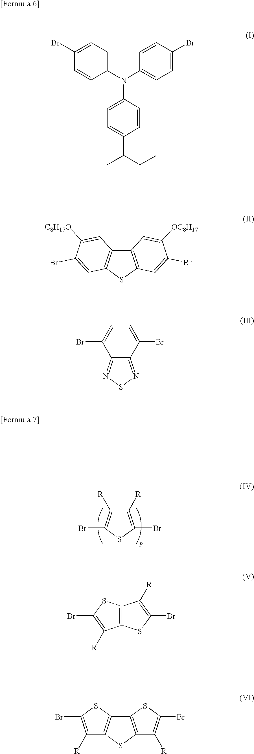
C1([R])=C(Br)SC(Br)=C1[R].C1=C(N(C2=CC=C(Br)C=C2)C2=CC=C(C(CC)C)C=C2)C=CC(Br)=C1.C12=C(SC3=C1C=C([C8H17O])C(Br)=C3)C=C(Br)C([OC8H17])=C2.C12=NSN=C1C(Br)=CC=C2Br.C12=C(SC(Br)=C1[R])C([R])=C(Br)S2.C12=C(SC3=C1SC(Br)=C3[R])C([R])=C(Br)S2
